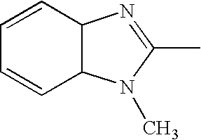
C1=CC2C(C=C1)N(C)C(C)=N2
